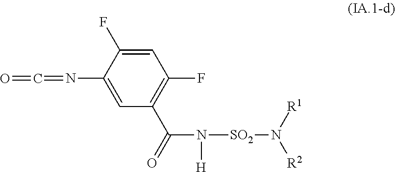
C1=C(F)C(N=C=O)=CC(C(=O)N([H])[SO2]N([R2])[R1])=C1F
